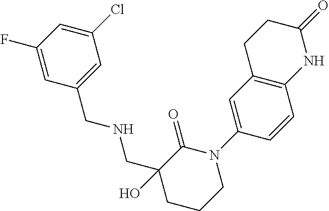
C1(O)(CNCC2=CC(Cl)=CC(F)=C2)CCCN(C2=CC3=C(C=C2)NC(=O)CC3)C1=O
